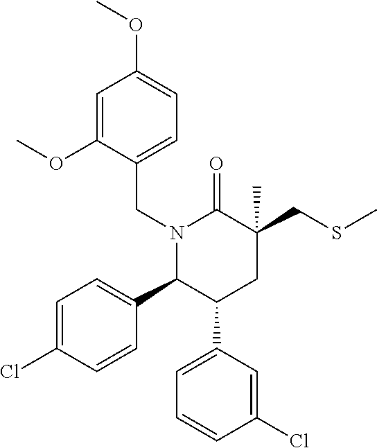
C1=C(OC)C(CN2C(C3=CC=C(Cl)C=C3)C(C3=CC=CC(Cl)=C3)CC(CSC)(C)C2=O)=CC=C1OC
